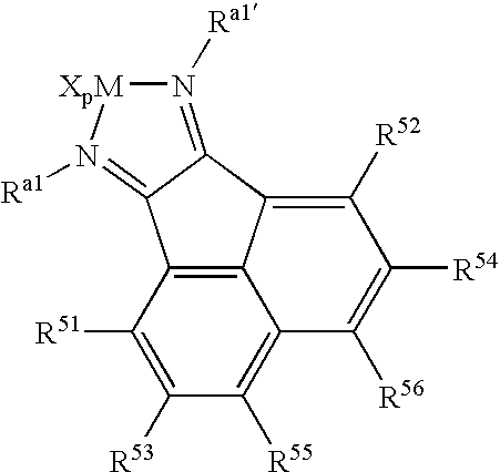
C1([R51])=C([R53])C([R55])=C2C3=C1C1=N([Ra1])[XpM]N([Ra1])=C1C3=C([R52])C([R54])=C2[R56]
